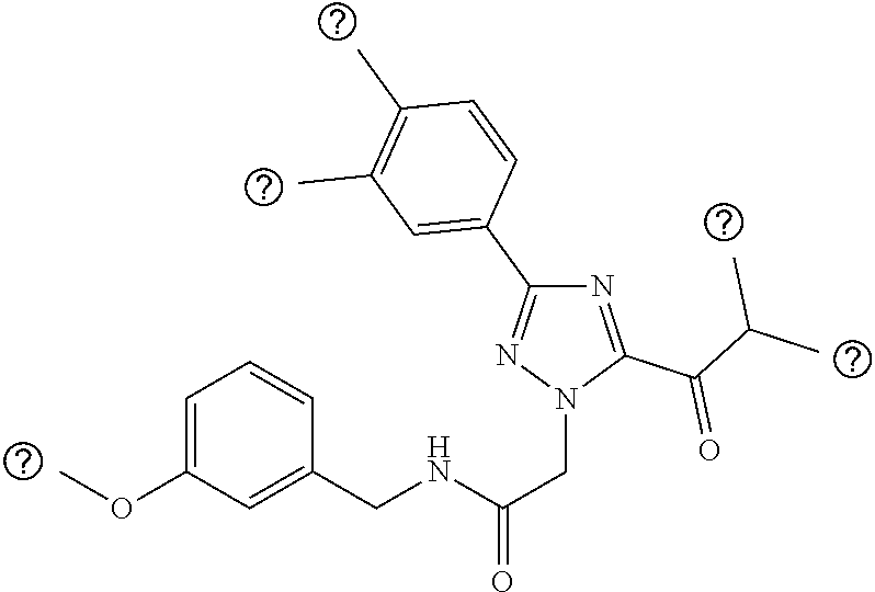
C1(C2=CC(C)=C(C)C=C2)=NN(CC(=O)NCC2=CC(OC)=CC=C2)C(C(C(C)C)=O)=N1
